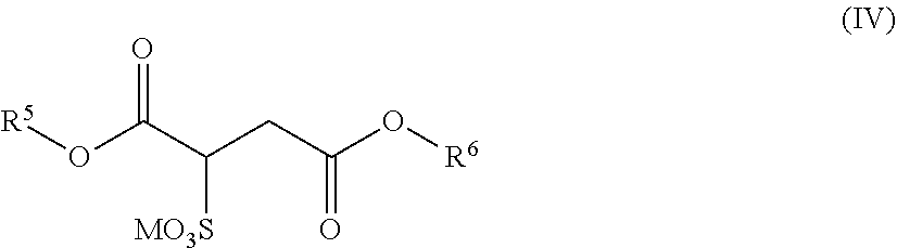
[R5]OC(C(CC(O[R6])=O)[MO3S])=O
